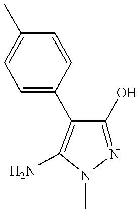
C1=C(C2=C(N)N(C)N=C2O)C=CC(C)=C1
